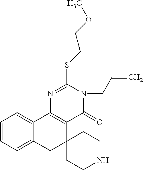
C1=CC=C2C(=C1)C1=C(C3(C2)CCNCC3)C(=O)N(CC=C)C(SCCOC)=N1
